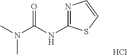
Cl.N(C(N(C)C)=O)C1=NC=CS1
